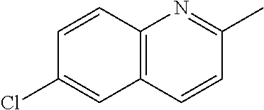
C12=C(C=CC(C)=N1)C=C(Cl)C=C2
